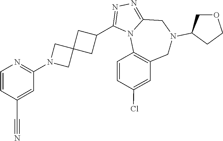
C1=CC(C#N)=CC(N2CC3(C2)CC(C2=NN=C4N2C2=C(CN(C5COCC5)C4)C=C(Cl)C=C2)C3)=N1
